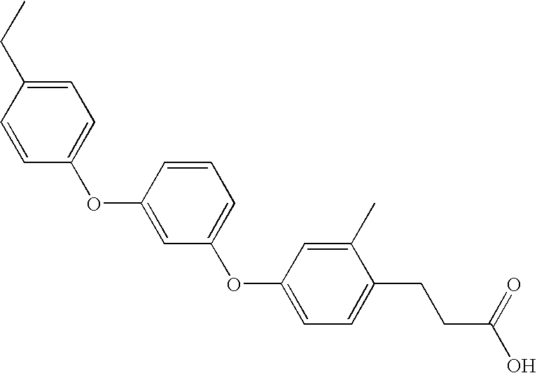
C1=CC(OC2=CC(OC3=CC=C(CCC(O)=O)C(C)=C3)=CC=C2)=CC=C1CC
